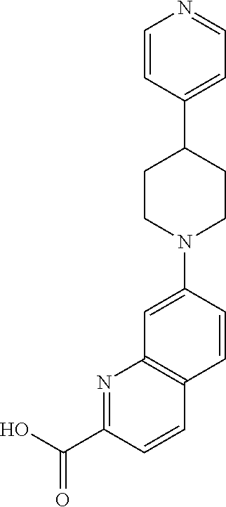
OC(C1=NC2=C(C=C1)C=CC(N1CCC(C3=CC=NC=C3)CC1)=C2)=O
